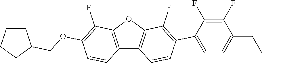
C12=C(OC3=C1C=CC(C1=CC=C(CCC)C(F)=C1F)=C3F)C(F)=C(OCC1CCCC1)C=C2
